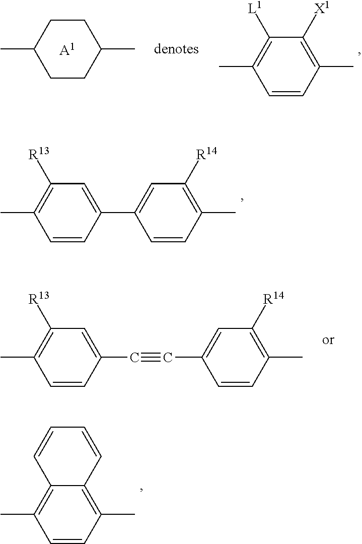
C1CC(C)CCC1C.[A1].C1=CC(C)=C([X1])C([L1])=C1C.C1=CC(C2=CC([R14])=C(C)C=C2)=CC([R13])=C1C.C1=CC(C)=C([R14])C=C1C#CC1=CC([R13])=C(C)C=C1.CC1=C2C(=C(C)C=C1)C=CC=C2
